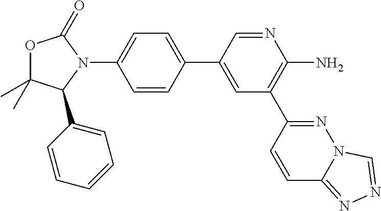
O1C(C)(C)C(C2=CC=CC=C2)N(C2=CC=C(C3=CC(C4=NN5C(=NN=C5)C=C4)=C(N)N=C3)C=C2)C1=O
